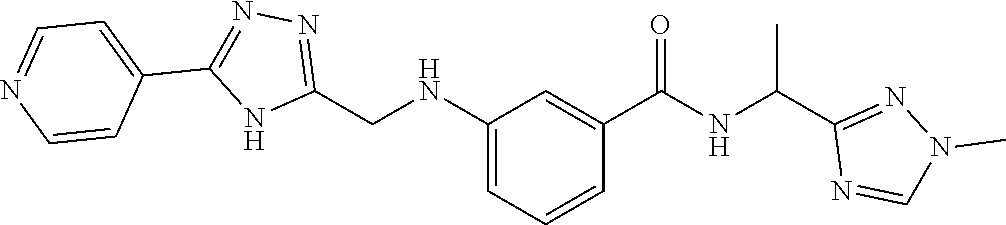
N(C(C1=CC(NCC2=NN=C(C3=CC=NC=C3)N2)=CC=C1)=O)C(C1=NN(C)C=N1)C
